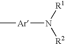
[R1]N([R2])[Ar]C
